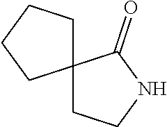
C12(CCNC1=O)CCCC2
